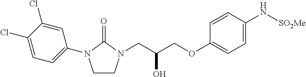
O(CC(CN1CCN(C2=CC=C(Cl)C(Cl)=C2)C1=O)O)C1=CC=C(N[SO2Me])C=C1
